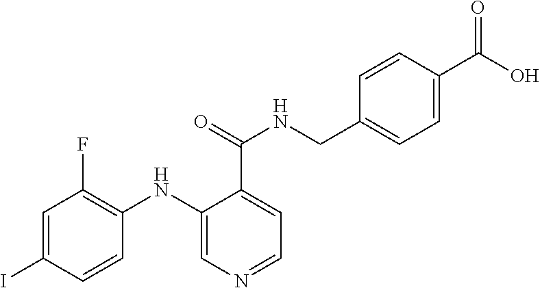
C1=C(I)C=CC(NC2=CN=CC=C2C(=O)NCC2=CC=C(C(O)=O)C=C2)=C1F
